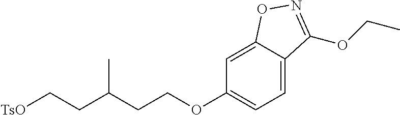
[TsO]CCC(CCOC1=CC=C2C(=C1)ON=C2OCC)C
